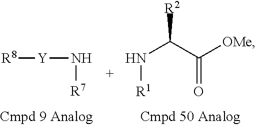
N([R1])C([R2])C([OMe])=O.[R8][Y]N[R7]
